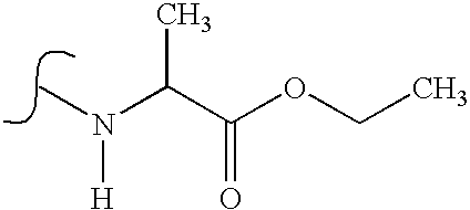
N(C)(C(C(OCC)=O)C)[H]
